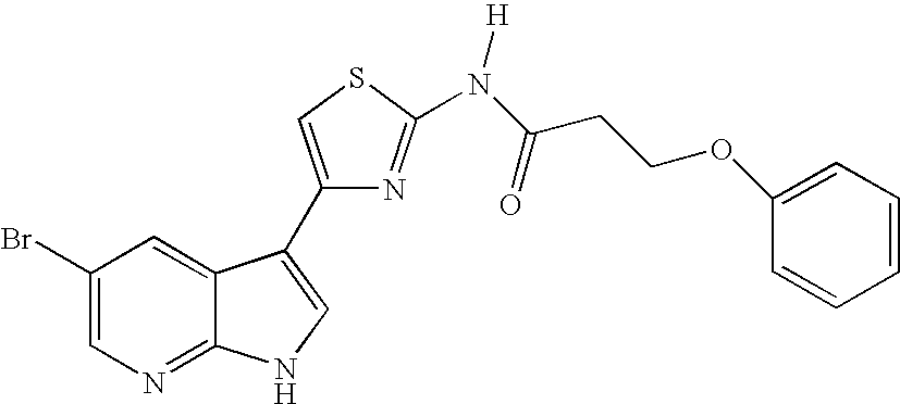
C1(Br)=CN=C2C(=C1)C(C1=CSC(N(C(CCOC3=CC=CC=C3)=O)[H])=N1)=CN2
